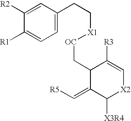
C1=C(CC[X1][OC]CC2C(=C[R5])C([X3R4])[X2]C=C2[R3])C=C([R2])C([R1])=C1
